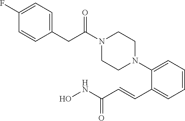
C1=CC=C(N2CCN(C(CC3=CC=C(F)C=C3)=O)CC2)C(C=CC(NO)=O)=C1
